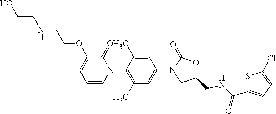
C1=C(C)C(N2C(=O)C(OCCNCCO)=CC=C2)=C(C)C=C1N1CC(CNC(C2=CC=C(Cl)S2)=O)OC1=O
